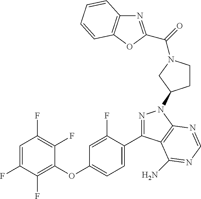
C1(OC2=CC=C(C3=NN(C4CCN(C(=O)C5=NC6=C(O5)C=CC=C6)C4)C4=C3C(N)=NC=N4)C(F)=C2)=C(F)C(F)=CC(F)=C1F
